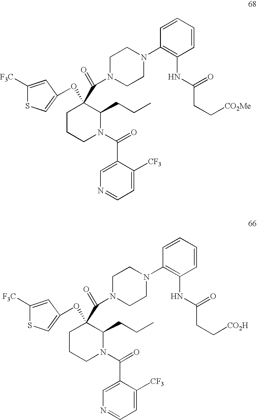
N1(C(=O)C2=CN=CC=C2[CF3])C(CCC)C(C(=O)N2CCN(C3=C(NC(CC[CO2Me])=O)C=CC=C3)CC2)(OC2=CSC([F3C])=C2)CCC1.N1(C(=O)C2=CN=CC=C2[CF3])C(CCC)C(C(=O)N2CCN(C3=C(NC(CC[CO2H])=O)C=CC=C3)CC2)(OC2=CSC([F3C])=C2)CCC1
